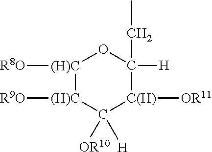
C(C1([H])[C(H)]([OR11])C([OR10])([H])[(H)C]([R9O])[(H)C]([R8O])O1)C
